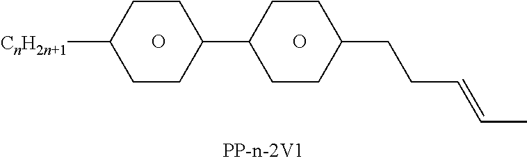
O.O.C1([CnH2n+1])CCC(C2CCC(CCC=CC)CC2)CC1
